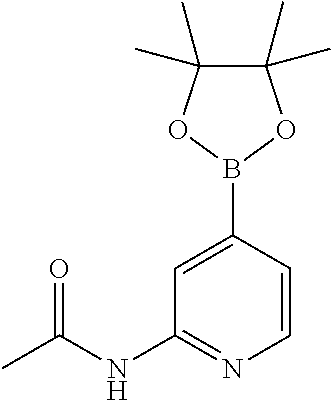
C1=CC(B2OC(C)(C)C(C)(C)O2)=CC(NC(C)=O)=N1
